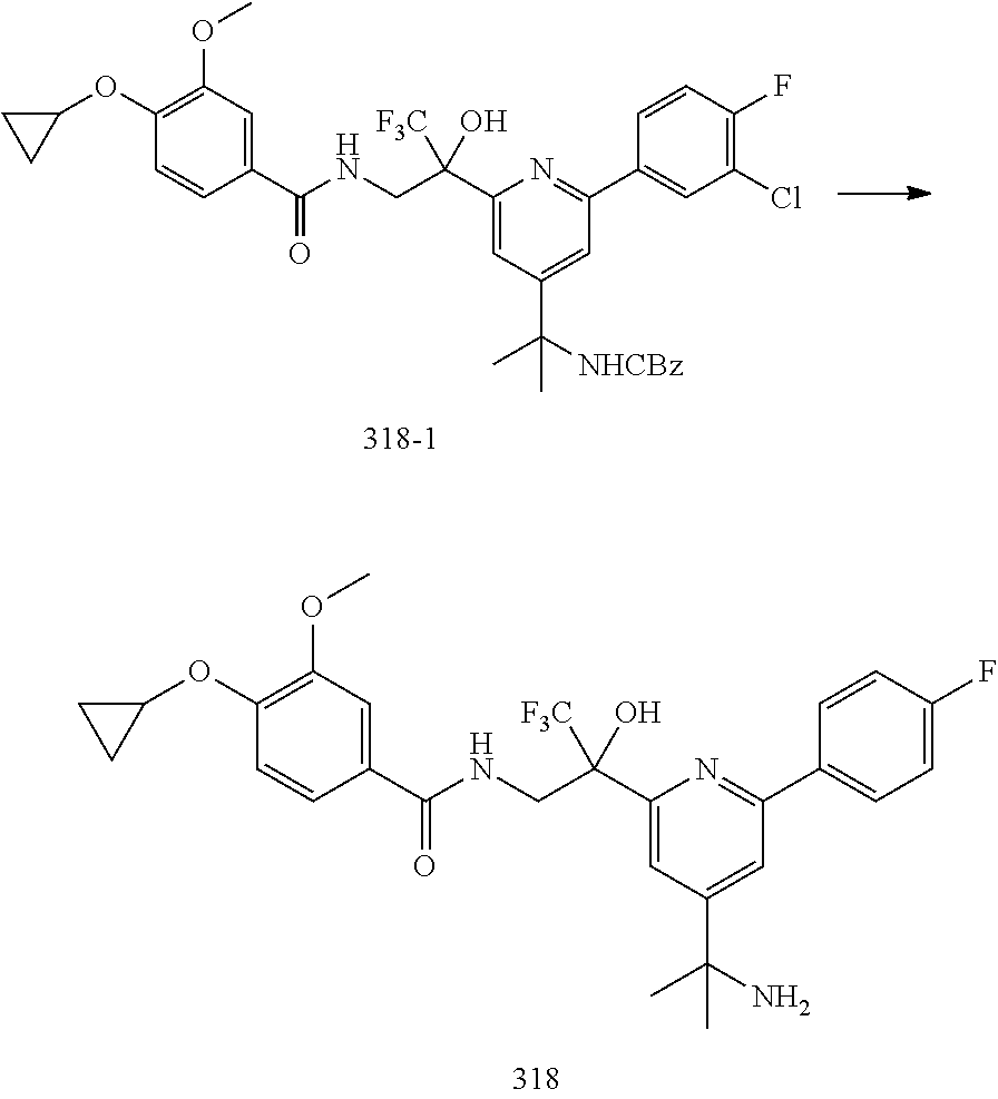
C1(C(NCC(C2=CC(C(C)([NHCBz])C)=CC(C3=CC(Cl)=C(F)C=C3)=N2)([F3C])O)=O)=CC(OC)=C(OC2CC2)C=C1.C1(C(NCC(C2=CC(C(C)(N)C)=CC(C3=CC=C(F)C=C3)=N2)([F3C])O)=O)=CC(OC)=C(OC2CC2)C=C1
